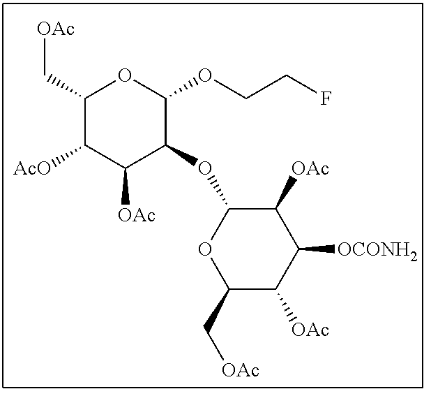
C1(C[OAc])C([AcO])C([OAc])C(OC2C([OAc])C([OCONH2])C([OAc])C(C[OAc])O2)C(OCCF)O1
